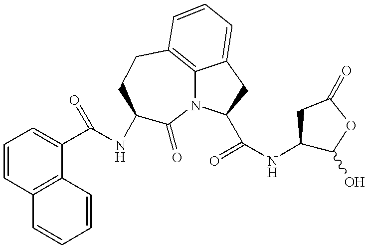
C1(C(NC2C(=O)N3C4=C(CC2)C=CC=C4CC3C(NC2C(O)OC(=O)C2)=O)=O)=CC=CC2=C1C=CC=C2
